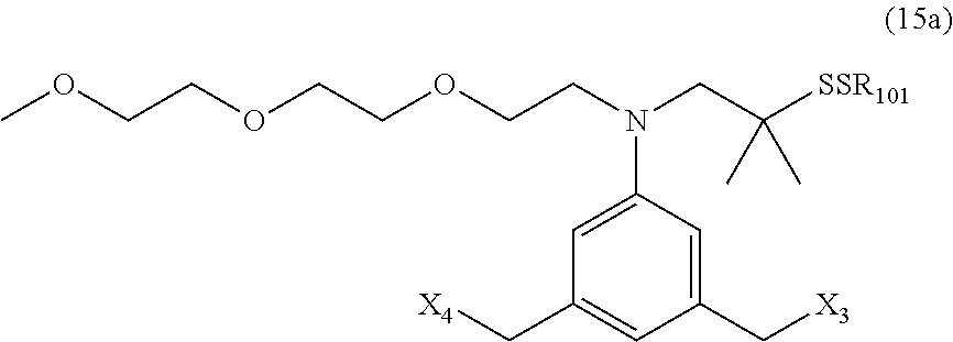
C1(C[X3])=CC(N(CCOCCOCCOC)CC([SSR101])(C)C)=CC(C[X4])=C1
